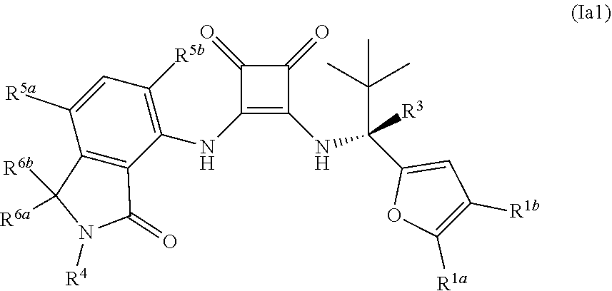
C1(=O)C(NC2=C([R5b])C=C([R5a])C3=C2C(=O)N([R4])C3([R6a])[R6b])=C(NC(C(C)(C)C)([R3])C2=CC([R1b])=C([R1a])O2)C1=O
